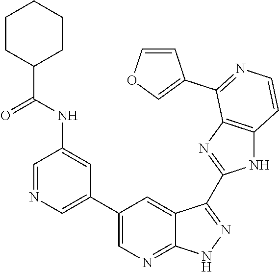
C1=NC=C(C2=CN=C3C(=C2)C(C2=NC4=C(N2)C=CN=C4C2=COC=C2)=NN3)C=C1NC(C1CCCCC1)=O
